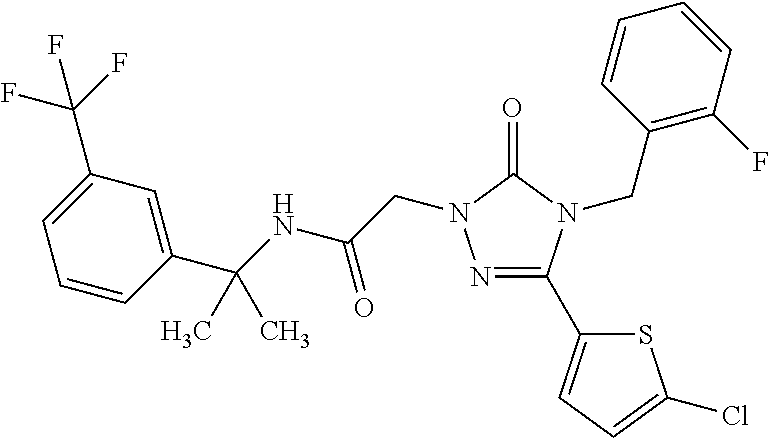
N1=C(C2=CC=C(Cl)S2)N(CC2=C(F)C=CC=C2)C(=O)N1CC(NC(C1=CC(C(F)(F)F)=CC=C1)(C)C)=O
